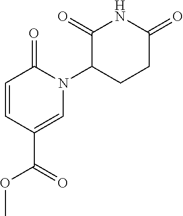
C1(N2C=C(C(OC)=O)C=CC2=O)C(=O)NC(=O)CC1
